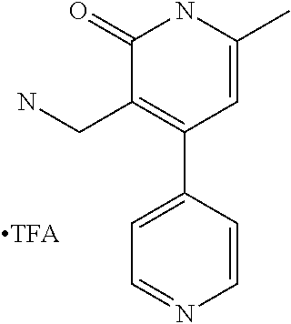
C1=C(C)NC(=O)C(CN)=C1C1=CC=NC=C1
